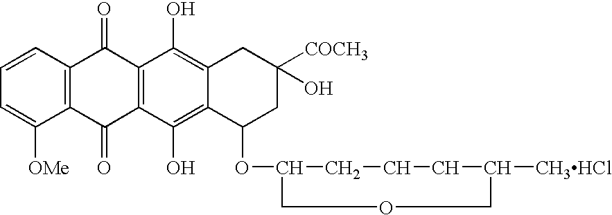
C1=CC2=C(C([OMe])=C1)C(=O)C1=C(C2=O)C(O)=C2C(=C1O)C(OC1CCCC([CH3HCl])COC1)CC([COCH3])(O)C2
